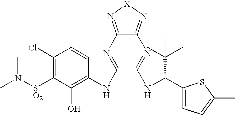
C1(Cl)=C([SO2]N(C)C)C(O)=C(NC2=NC3=N[X]N=C3N=C2NC(C2=CC=C(C)S2)C(C)(C)C)C=C1
